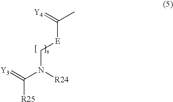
[Y4]=C(C)[E]CN(C(=[Y3])[R25])[R24]
